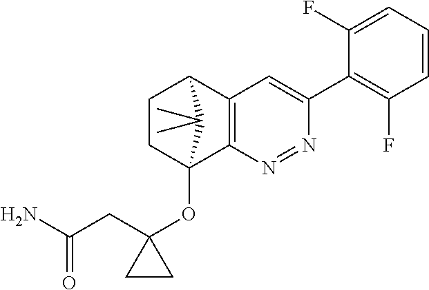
C1CC2(OC3(CC(N)=O)CC3)C3=C(C1C2(C)C)C=C(C1=C(F)C=CC=C1F)N=N3
